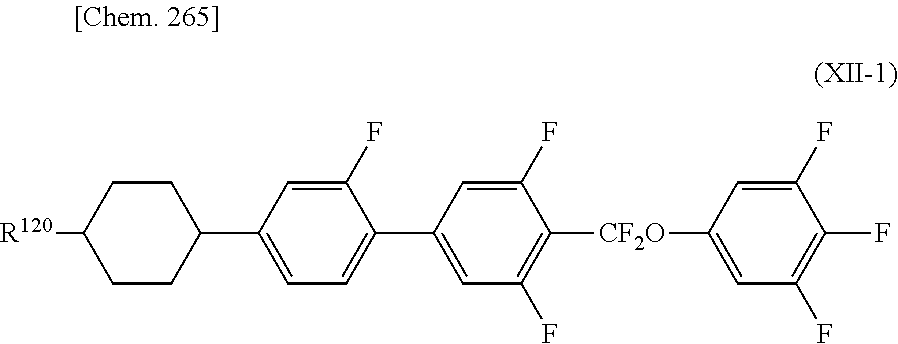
C1CC(C2=CC=C(C3=CC(F)=C([CF2O]C4=CC(F)=C(F)C(F)=C4)C(F)=C3)C(F)=C2)CCC1[R120]
